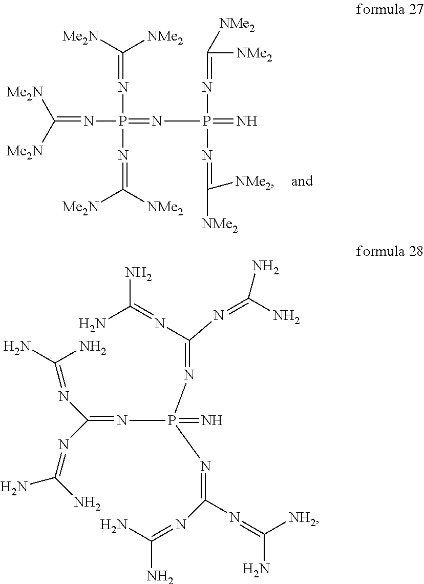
N(P(N=C([Me2N])[NMe2])(=NP(=N)(N=C([NMe2])[NMe2])N=C([NMe2])[NMe2])N=C([Me2N])[Me2N])=C([NMe2])[Me2N].N(P(N=C(N=C(N)N)N=C(N)N)(N=C(N=C([NH2])N)N=C(N)N)=N)=C(N=C(N)N)N=C(N)N
